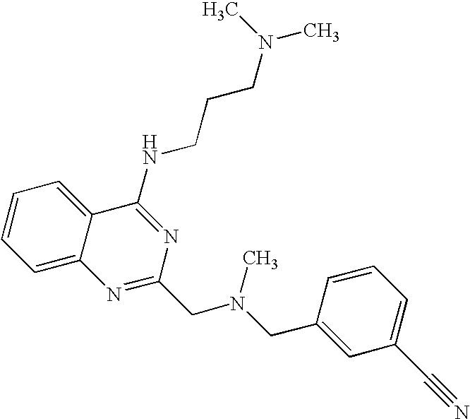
C1=C2C(=CC=C1)C(NCCCN(C)C)=NC(CN(CC1=CC(C#N)=CC=C1)C)=N2
